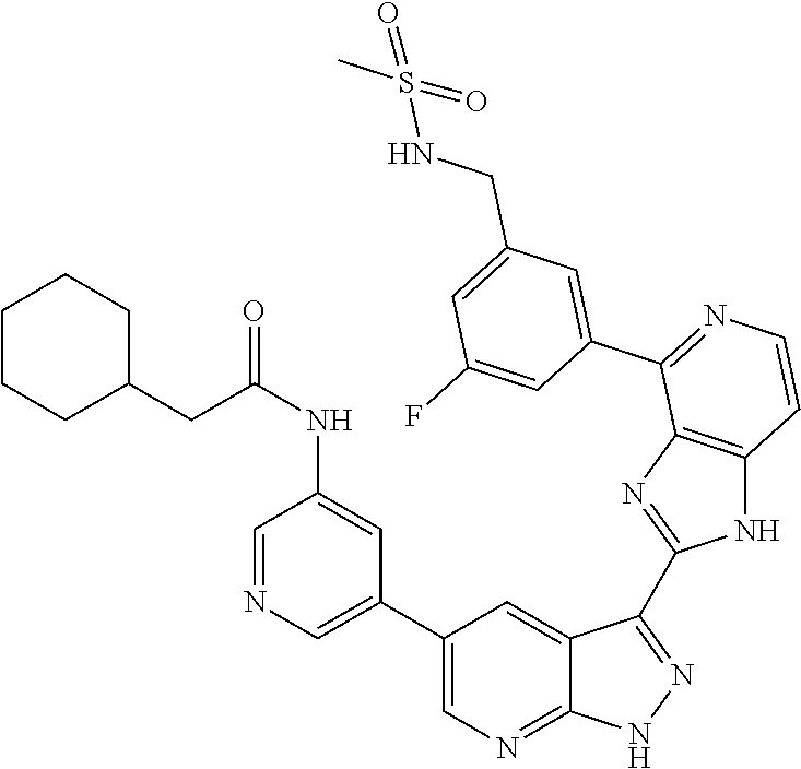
C1=NC=C(C2=CN=C3C(=C2)C(C2=NC4=C(N2)C=CN=C4C2=CC(CNS(C)(=O)=O)=CC(F)=C2)=N[N H]3)C=C1NC(=O)CC1CCCCC1
